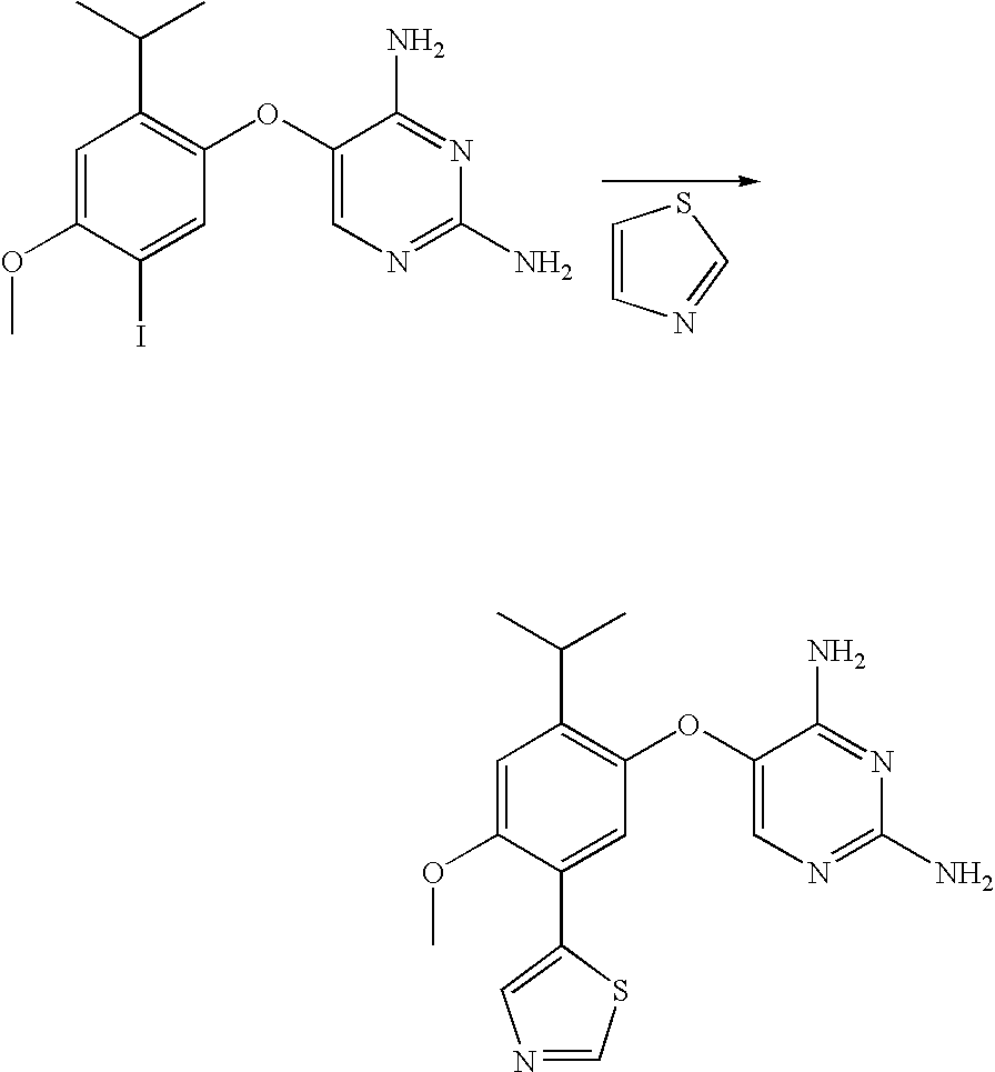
C1=C(OC)C(I)=CC(OC2=CN=C(N)N=C2N)=C1C(C)C.C1=CN=CS1.C1=C(OC)C(C2=CN=CS2)=CC(OC2=CN=C(N)N=C2N)=C1C(C)C
